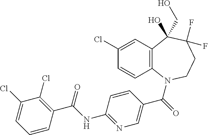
C12=C(N(C(=O)C3=CN=C(NC(C4=C(Cl)C(Cl)=CC=C4)=O)C=C3)CCC(F)(F)C1(CO)O)C=CC(Cl)=C2
